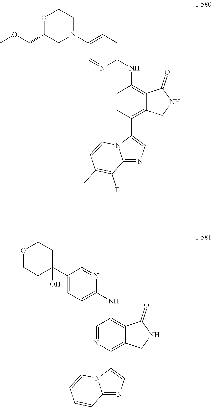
C1(NC2=C3C(=C(C4=CN=C5N4C=CC(C)=C5F)C=C2)CNC3=O)=CC=C(N2CCOC(COC)C2)C=N1.C1(NC2=C3C(=C(C4=CN=C5N4C=CC=C5)N=C2)CNC3=O)=CC=C(C2(O)CCOCC2)C=N1
